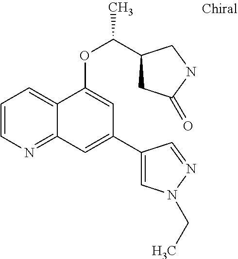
C1=CN=C2C(=C1)C(OC(C1CC(=O)NC1)C)=CC(C1=CN(CC)N=C1)=C2
